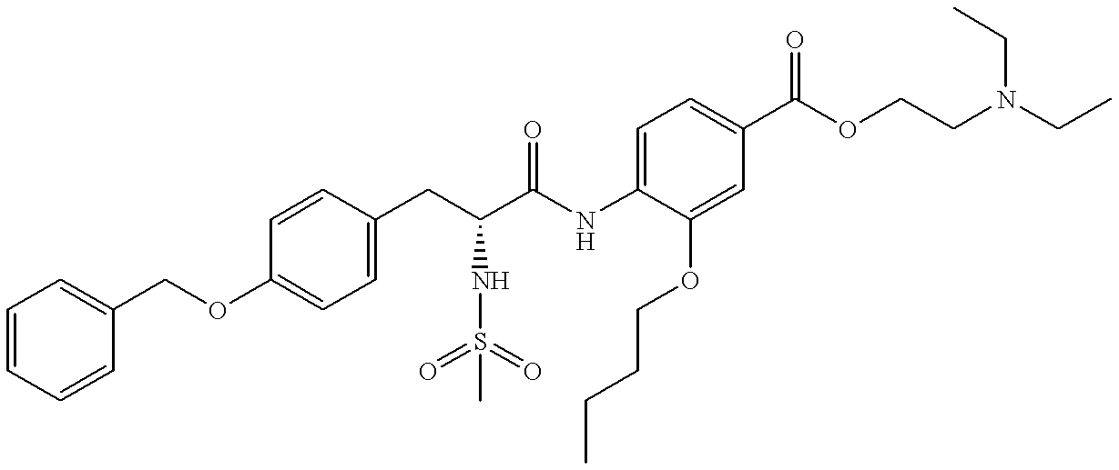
C1=CC=CC(COC2=CC=C(CC(C(NC3=CC=C(C(OCCN(CC)CC)=O)C=C3OCCCC)=O)NS(=O)(=O)C)C=C2)=C1
